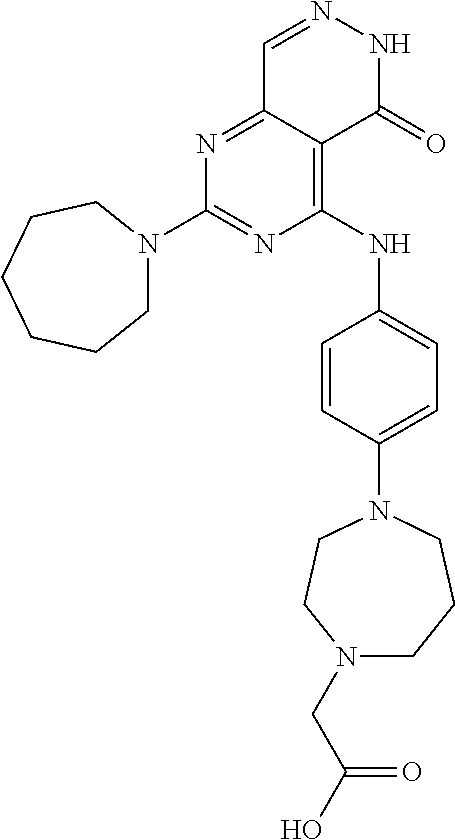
N1=C(N2CCCCCC2)N=C2C(=C1NC1=CC=C(N3CCN(CC(O)=O)CCC3)C=C1)C(=O)NN=C2
